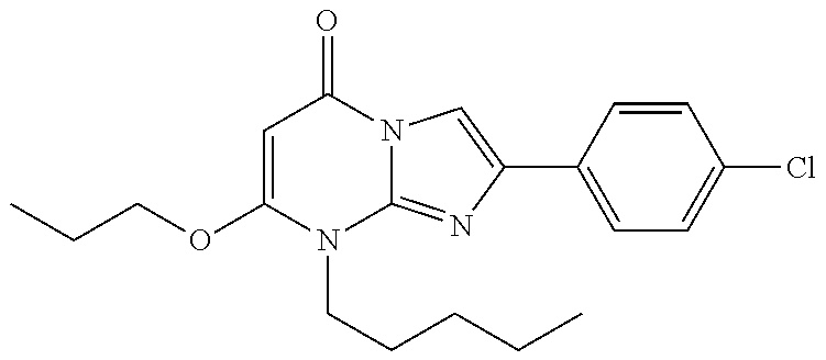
C1=C(OCCC)N(CCCCC)C2=NC(C3=CC=C(Cl)C=C3)=CN2C1=O
